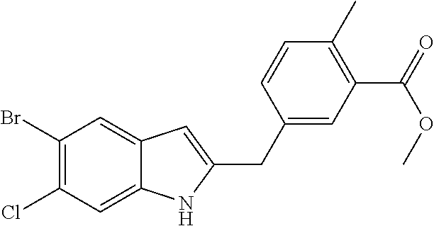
C1(Br)=C(Cl)C=C2C(=C1)C=C(CC1=CC(C(OC)=O)=C(C)C=C1)N2
